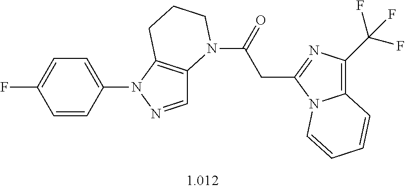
C1=C(N2N=CC3=C2CCCN3C(=O)CC2=NC(C(F)(F)F)=C3N2C=CC=C3)C=CC(F)=C1
